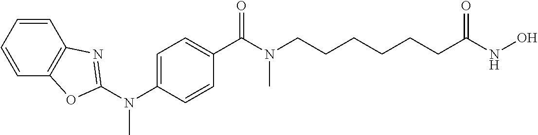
CN(C1=CC=C(C(N(CCCCCCC(NO)=O)C)=O)C=C1)C1=NC2=C(C=CC=C2)O1
